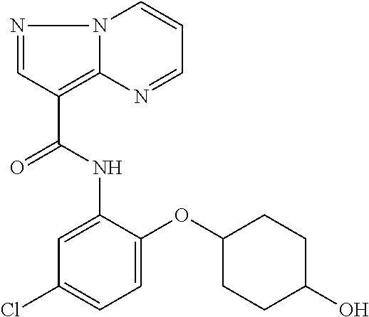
N1=CC(C(=O)NC2=CC(Cl)=CC=C2OC2CCC(O)CC2)=C2N1C=CC=N2
